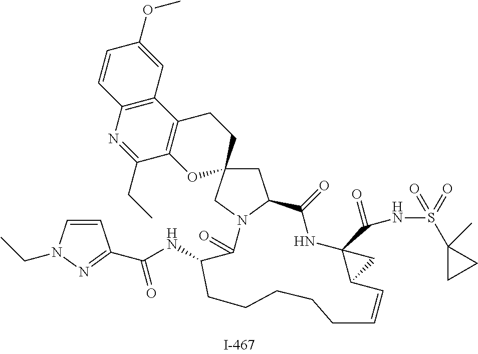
C1C2(CN3C1C(=O)NC1(C(NS(=O)(=O)C4(C)CC4)=O)C(C=CCCCCCC(NC(=O)C4=NN(CC)C=C4)C3=O)C1)CCC1=C(O2)C(CC)=NC2=C1C=C(OC)C=C2
